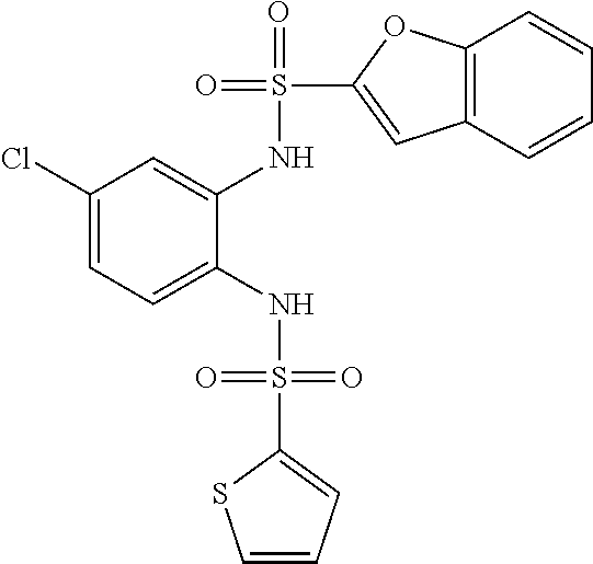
C1(Cl)=CC=C(NS(=O)(=O)C2=CC=CS2)C(NS(=O)(C2=CC3=C(O2)C=CC=C3)=O)=C1
